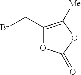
BrCC1=C([Me])OC(=O)O1
